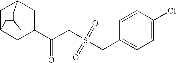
C1C2CC3(C(CS(CC4=CC=C(Cl)C=C4)(=O)=O)=O)CC1CC(C3)C2
